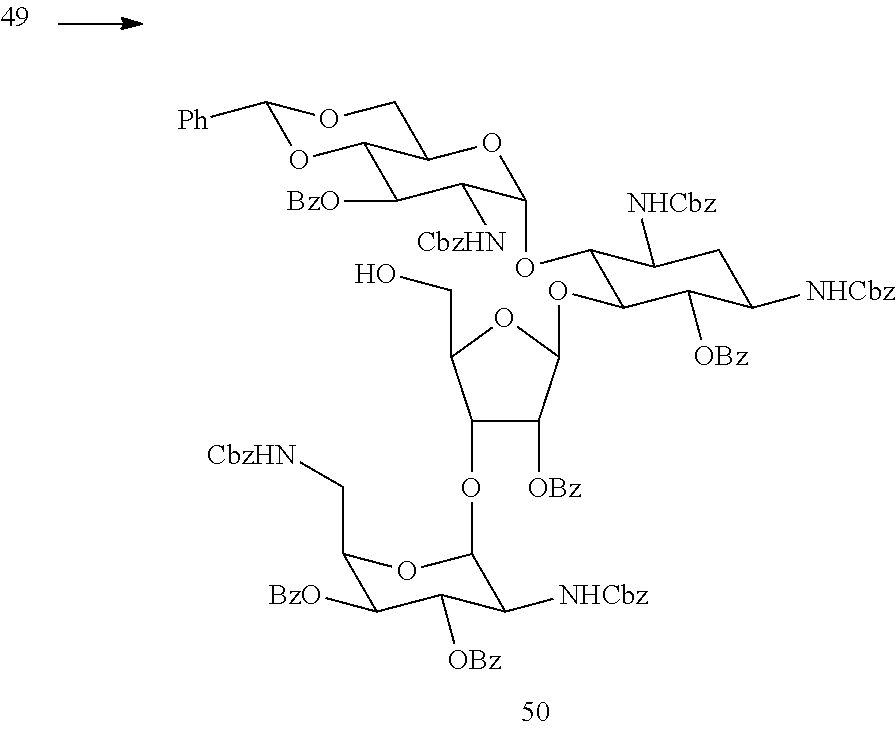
C1(OC2C([NHCbz])C([OBz])C([BzO])C(C[CbzHN])O2)C([OBz])C(OC2C(OC3C([CbzHN])C([BzO])C4OC([Ph])OCC4O3)C([NHCbz])CC([NHCbz])C2[OBz])OC1CO
